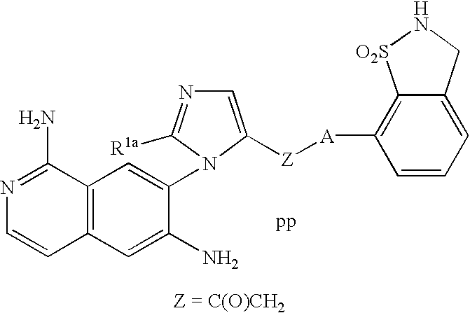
C1=C([Z][A]C2=C3C(=CC=C2)CN[O2S]3)N(C2=CC3=C(C=C2N)C=CN=C3N)C([R1a])=N1
